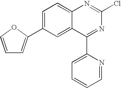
C1=C(C2=CC=CO2)C=C2C(=C1)N=C(Cl)N=C2C1=CC=CC=N1
